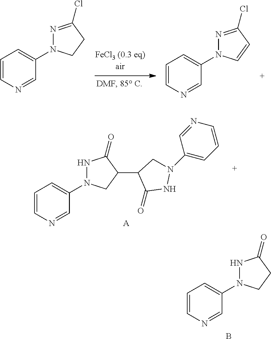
C1=CN=CC(N2NC(=O)CC2)=C1.B.C1=CN=CC(N2N=C(Cl)C=C2)=C1.C1=CN=CC(N2N=C(Cl)CC2)=C1.C1=CN=CC(N2NC(=O)C(C3CN(C4=CC=CN=C4)NC3=O)C2)=C1.[A]
